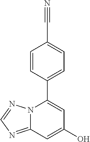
C1=CC(C2=CC(O)=CC3=NC=NN23)=CC=C1C#N
